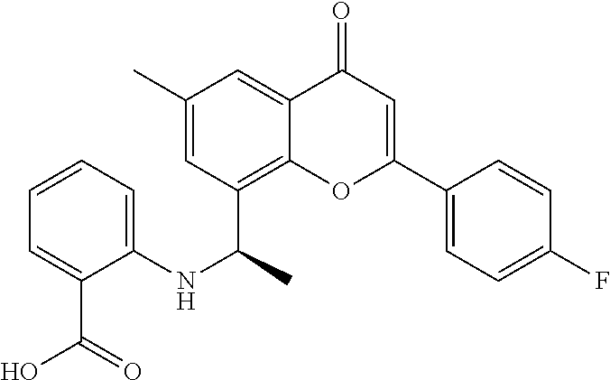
N(C(C)C1=C2C(=CC(C)=C1)C(=O)C=C(C1=CC=C(F)C=C1)O2)C1=CC=CC=C1C(O)=O
